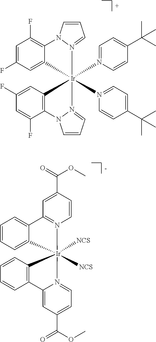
C1=C(F)C=C2C(=C1F)N1C=CC=N1[Ir]21(N2=CC=C(C(C)(C)C)C=C2)(N2=CC=C(C(C)(C)C)C=C2)C2=C(C(F)=CC(F)=C2)N2C=CC=N21.C1=CC=C2C(=C1)C1=N(C=CC(C(=O)OC)=C1)[Ir]21([NCS])([NCS])C2=C(C=CC=C2)C2=CC(C(=O)OC)=CC=N21
